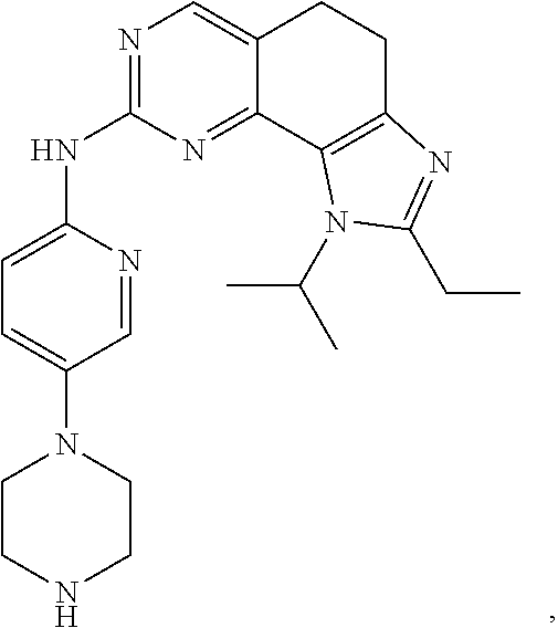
N1=C(NC2=CC=C(N3CCNCC3)C=N2)N=C2C(=C1)CCC1=C2N(C(C)C)C(CC)=N1
